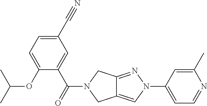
C1(C#N)=CC=C(OC(C)C)C(C(=O)N2CC3=CN(C4=CC=NC(C)=C4)N=C3C2)=C1
